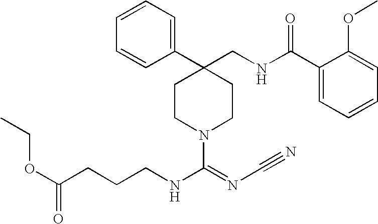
C1(C2(CNC(C3=CC=CC=C3OC)=O)CCN(C(=NC#N)NCCCC(OCC)=O)CC2)=CC=CC=C1
